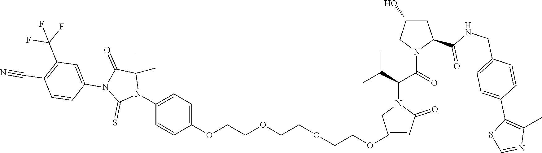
C1(OCCOCCOCCOC2=CC=C(N3C(C)(C)C(=O)N(C4=CC(C(F)(F)F)=C(C#N)C=C4)C3=S)C=C2)=CC(=O)N(C(C(N2C(C(=O)NCC3=CC=C(C4=C(C)N=CS4)C=C3)CC(O)C2)=O)C(C)C)C1
